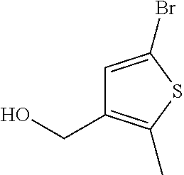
C1=C(Br)SC(C)=C1CO
